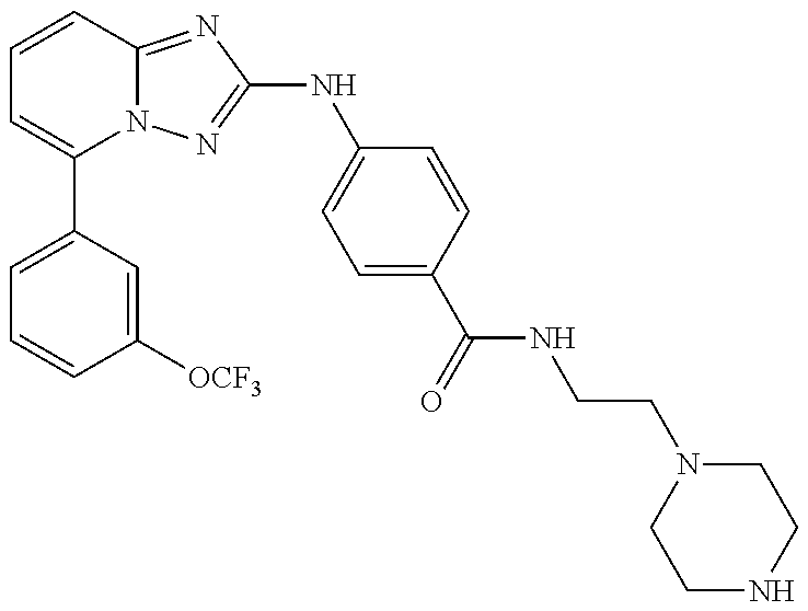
C1=C(C2=CC=CC3=NC(NC4=CC=C(C(=O)NCCN5CCNCC5)C=C4)=NN23)C=C([OCF3])C=C1
